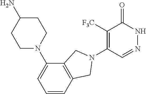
C1([F3C])=C(N2CC3=C(C(N4CCC(N)CC4)=CC=C3)C2)C=NNC1=O
